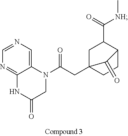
C1=NC=C2C(=N1)NC(=O)CN2C(CC12CC(C(=O)[NH]C)C(CC1)C2=O)=O
